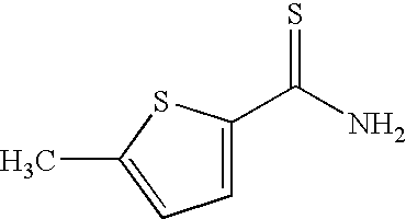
C1=C(C(N)=S)SC(C)=C1
